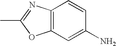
C1=C(N)C=CC2=C1OC(C)=N2
